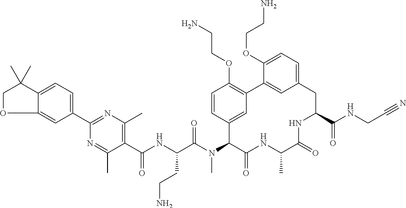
C1(C(NC(C(N(C2C(=O)NC(C)C(=O)NC(C(NCC#N)=O)CC3=CC=C(OCCN)C(=C3)C3=C(OCCN)C=CC2=C3)C)=O)CCN)=O)=C(C)N=C(C2=CC=C3C(=C2)OCC3(C)C)N=C1C
